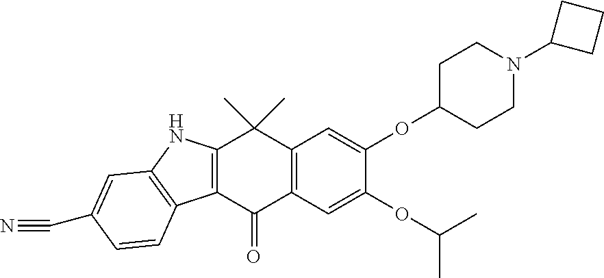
C12=C(C=C(OC(C)C)C(OC3CCN(C4CCC4)CC3)=C1)C(=O)C1=C(C2(C)C)NC2=C1C=CC(C#N)=C2
